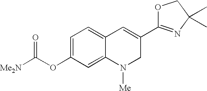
C1=C(OC([Me2N])=O)C=C2C(=C1)C=C(C1=NC(C)(C)CO1)CN2[Me]
